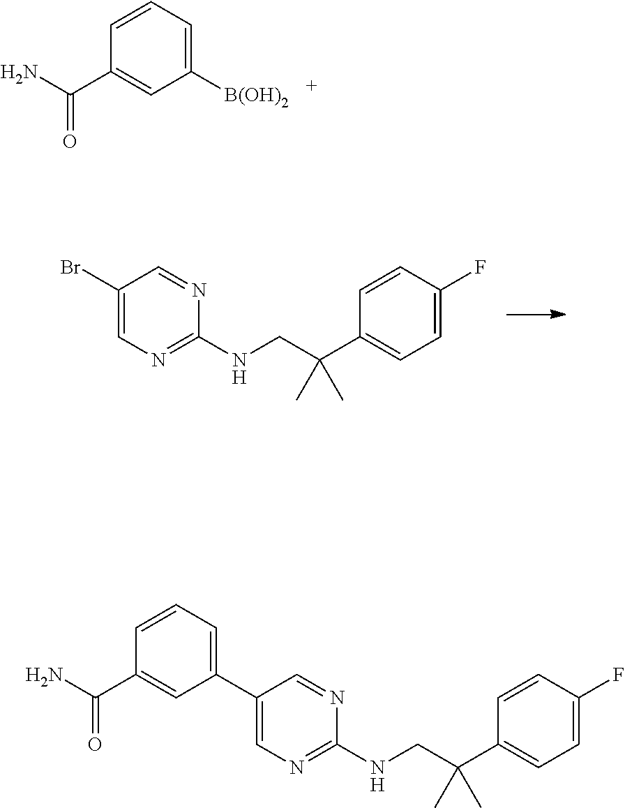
C1=C(F)C=CC(C(C)(CNC2=NC=C(Br)C=N2)C)=C1.C1([B(OH)2])=CC=CC(C(=O)N)=C1.C1=C(F)C=CC(C(C)(CNC2=NC=C(C3=CC=CC(C(=O)N)=C3)C=N2)C)=C1
